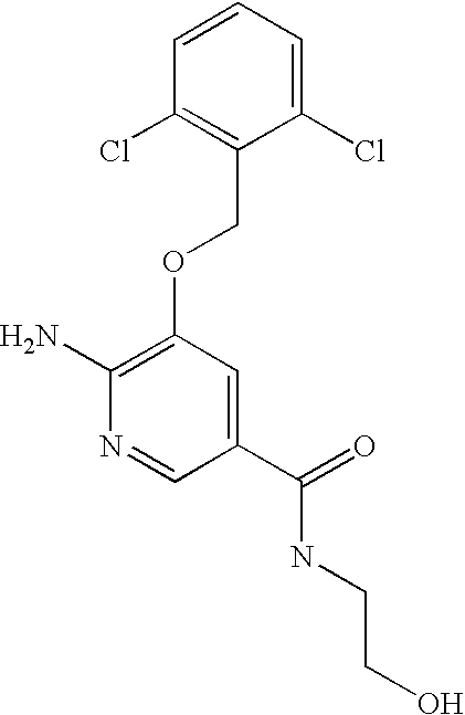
C1(Cl)=CC=CC(Cl)=C1COC1=C(N)N=CC(C(=O)NCCO)=C1
